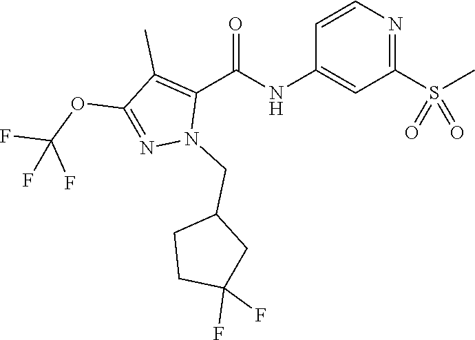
C1=CN=C(S(C)(=O)=O)C=C1NC(C1=C(C)C(OC(F)(F)F)=NN1CC1CCC(F)(F)C1)=O
